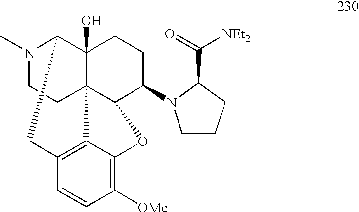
N1(C)CCC23C4(O)C1CC1=C2C(=C([OMe])C=C1)OC3C(N1CCCC1C(=O)[NEt2])CC4
